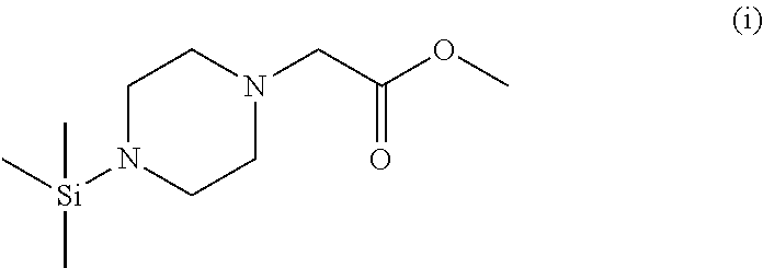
C1N([Si](C)(C)C)CCN(CC(OC)=O)C1
